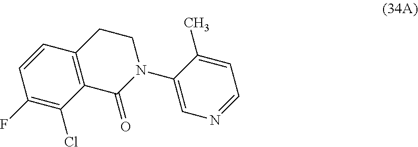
C12=C(C=CC(F)=C1Cl)CCN(C1=CN=CC=C1C)C2=O
